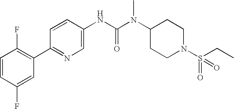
C1=CC(F)=CC(C2=NC=C(NC(N(C3CCN(S(=O)(CC)=O)CC3)C)=O)C=C2)=C1F
